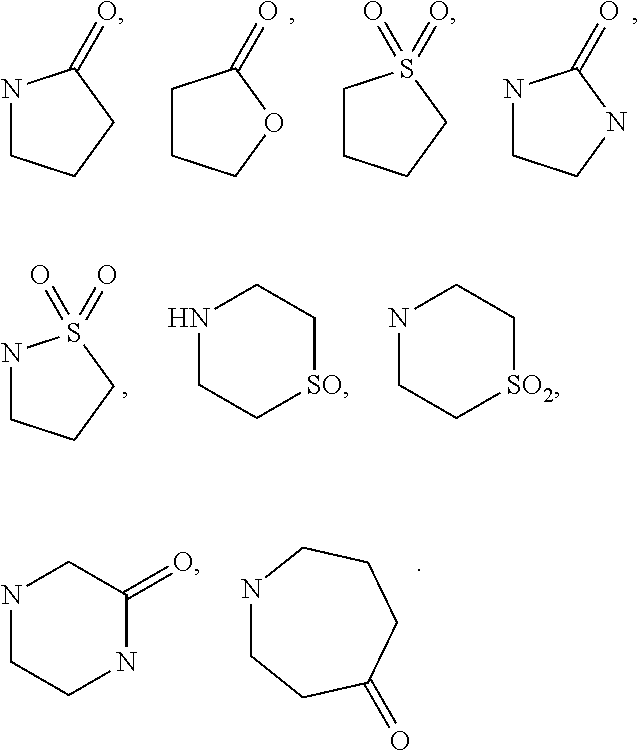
C1CCOC1=O.N1CCNC1=O.N1CCCC1=O.C1CCCS1(=O)=O.N1CCCS1(=O)=O.N1CC[SO]CC1.N1CC[SO2]CC1.N1CCC(=O)CCC1.N1CCNC(=O)C1
